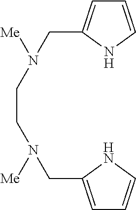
C1=CNC(CN(CCN(CC2=CC=CN2)[Me])[Me])=C1
